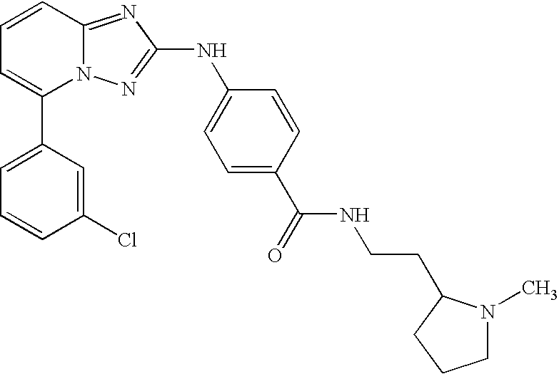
C1(C2=CC=CC3=NC(NC4=CC=C(C(=O)NCCC5N(C)CCC5)C=C4)=NN23)=CC=CC(Cl)=C1
